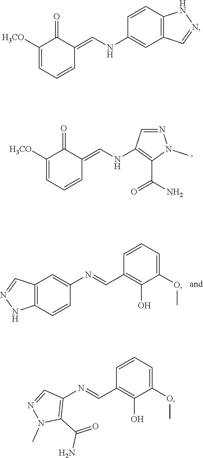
C1([H3CO])=CC=CC(=CNC2=C(C(=O)N)N(C)N=C2)C1=O.C12=C(C=CC(N=CC3=C(O)C(OC)=CC=C3)=C1)NN=C2.C1([H3CO])=CC=CC(=CNC2=CC3=C(C=C2)NN=C3)C1=O.C1(N=CC2=C(O)C(OC)=CC=C2)=C(C(=O)N)N(C)N=C1
